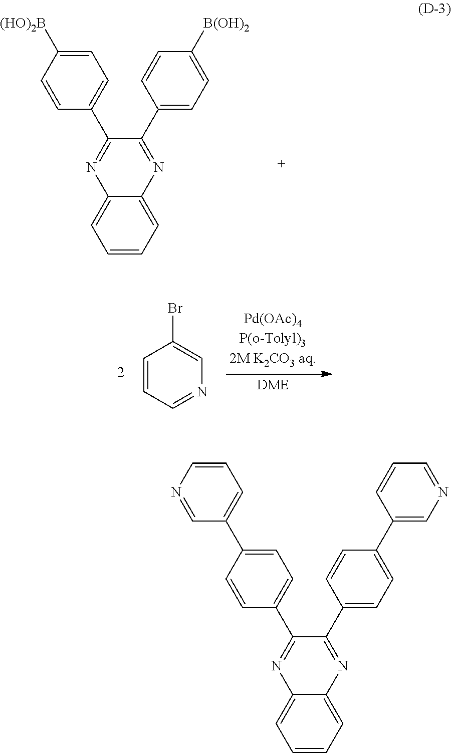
C1=C([(HO)2B])C=CC(C2=NC3=CC=CC=C3N=C2C2=CC=C([B(OH)2])C=C2)=C1.C1=CC=NC=C1Br.C1=C(C2=CC=CN=C2)C=CC(C2=NC3=CC=CC=C3N=C2C2=CC=C(C3=CN=CC=C3)C=C2)=C1
